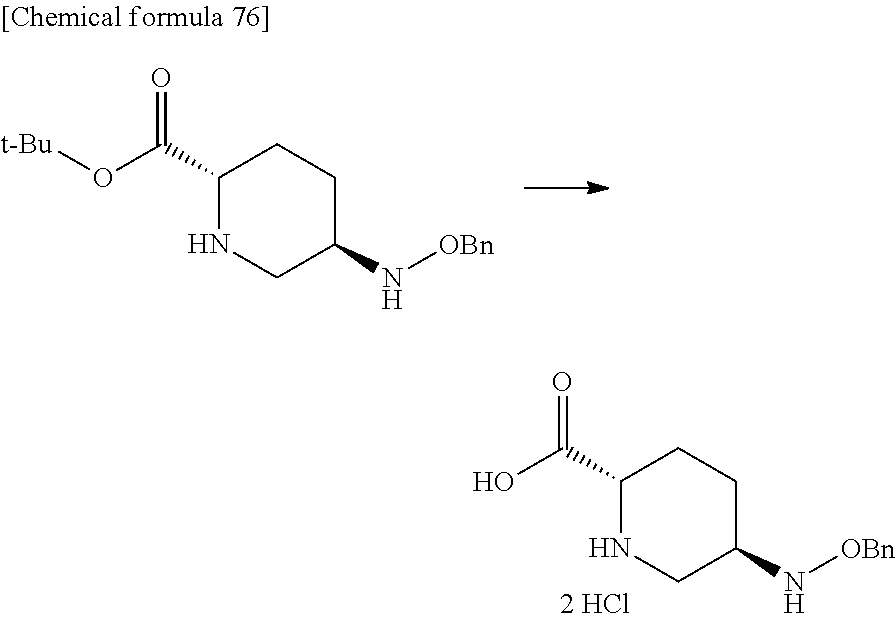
C1(C(O[t-Bu])=O)NCC(N[OBn])CC1.C1(C(O)=O)NCC(N[OBn])CC1
